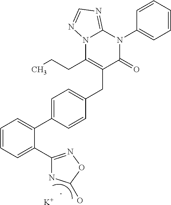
C1=C(C2=CC=CC=C2C2=NOC(O)N2)C=CC(CC2=C(CCC)N3C(=NC=N3)N(C3=CC=CC=C3)C2=O)=C1.[K]
